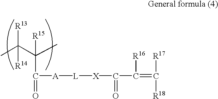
CC(C(C)([R15])C(=O)[A][L][X]C(=O)C(=C([R17])[R18])[R16])([R13])[R14]
